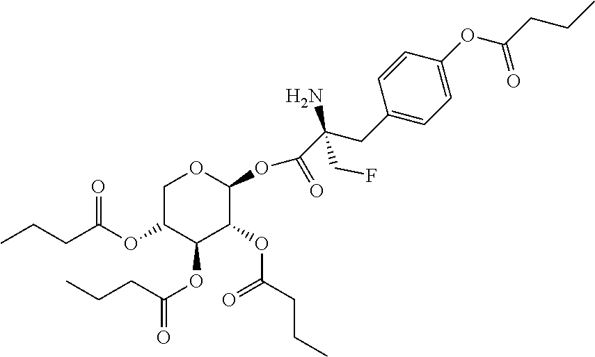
C1C(OC(CCC)=O)C(OC(=O)CCC)C(OC(CCC)=O)C(OC(C(N)(CC2=CC=C(OC(CCC)=O)C=C2)CF)=O)O1
